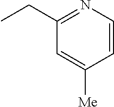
C1=CN=C(CC)C=C1[Me]
